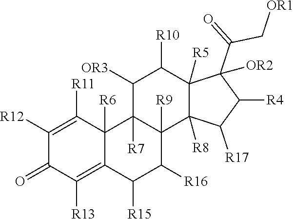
C1([R12])=C([R11])C2([R6])C(=C([R13])C1=O)C([R15])C([R16])C1([R9])C2([R7])C([OR3])C([R10])C2([R5])C1([R8])C([R17])C([R4])C2(C(=O)C[OR1])[OR2]
